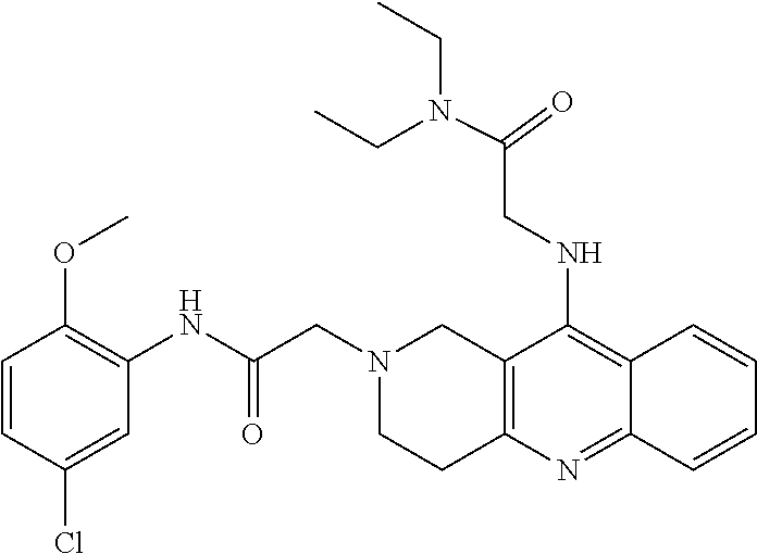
C1=CC(Cl)=CC(NC(CN2CC3=C(CC2)N=C2C(=C3NCC(=O)N(CC)CC)C=CC=C2)=O)=C1OC
